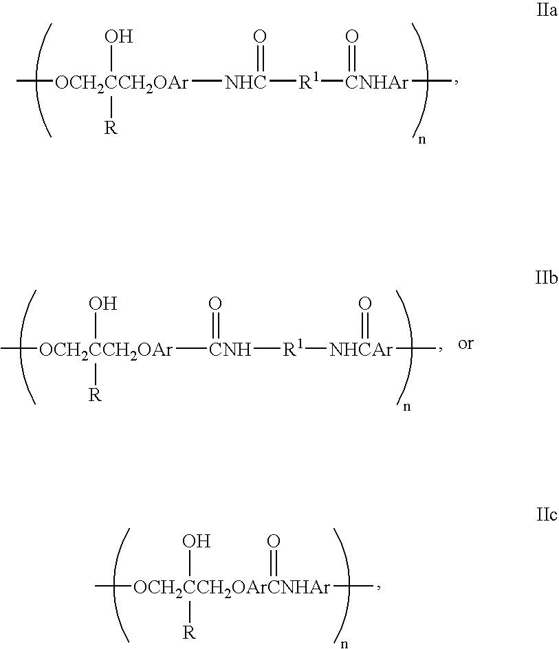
C[OCH2CCH2OAr](O)([R])[NHC]([R1][CNHAr](C)=O)=O.C[OCH2CCH2OAr](O)([R])[CNH]([R1][NHCAr](C)=O)=O.C[OCH2CCH2OArCNHAr](C)(O)([R])=O
